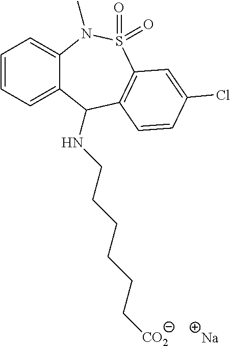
C1=CC=C2C(=C1)N(C)S(=O)(=O)C1=C(C2NCCCCCC[CO2])C=CC(Cl)=C1.[Na]
